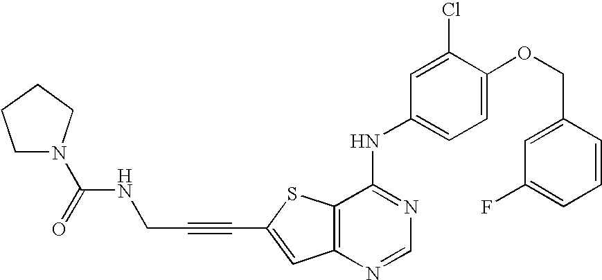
C12=C(SC(C#CCNC(N3CCCC3)=O)=C1)C(NC1=CC=C(OCC3=CC(F)=CC=C3)C(Cl)=C1)=NC=N2
